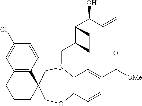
C12=C(C=CC(C([OMe])=O)=C1)OCC1(CN2CC2C(C(O)C=C)CC2)C2=C(CCC1)C=C(Cl)C=C2
